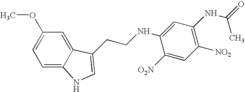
C1=C2C(=CC(OC)=C1)C(CCNC1=CC(NC(C)=O)=C([NO2])C=C1[O2N])=CN2
